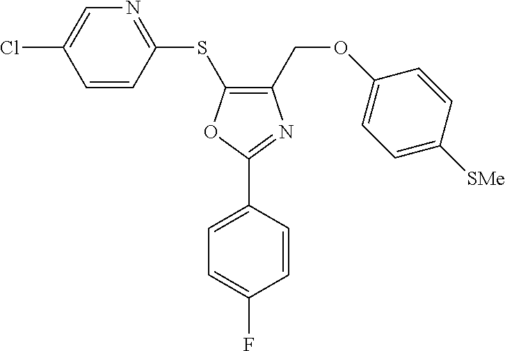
C1(COC2=CC=C([SMe])C=C2)=C(SC2=NC=C(Cl)C=C2)OC(C2=CC=C(F)C=C2)=N1
